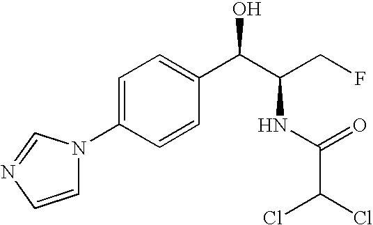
N1(C2=CC=C(C(C(CF)NC(C(Cl)Cl)=O)O)C=C2)C=CN=C1
